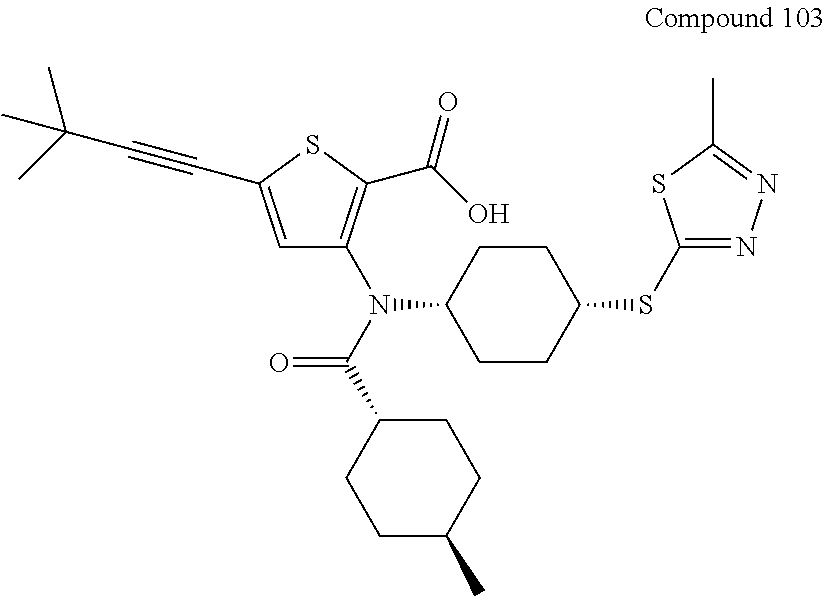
C1CC(N(C(C2CCC(C)CC2)=O)C2=C(C(=O)O)SC(C#CC(C)(C)C)=C2)CCC1SC1=NN=C(C)S1
